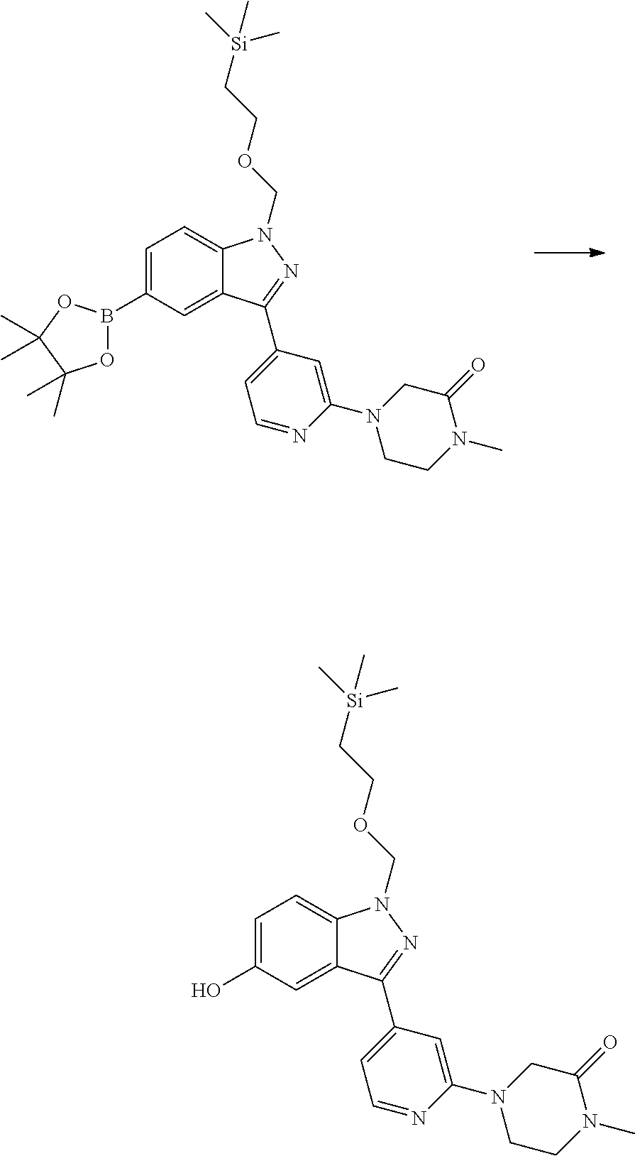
O1B(C2=CC=C3C(=C2)C(C2=CC=NC(N4CCN(C)C(=O)C4)=C2)=NN3COCC[Si](C)(C)C)OC(C)(C)C1(C)C.OC1=CC=C2C(=C1)C(C1=CC=NC(N3CCN(C)C(=O)C3)=C1)=NN2COCC[Si](C)(C)C
